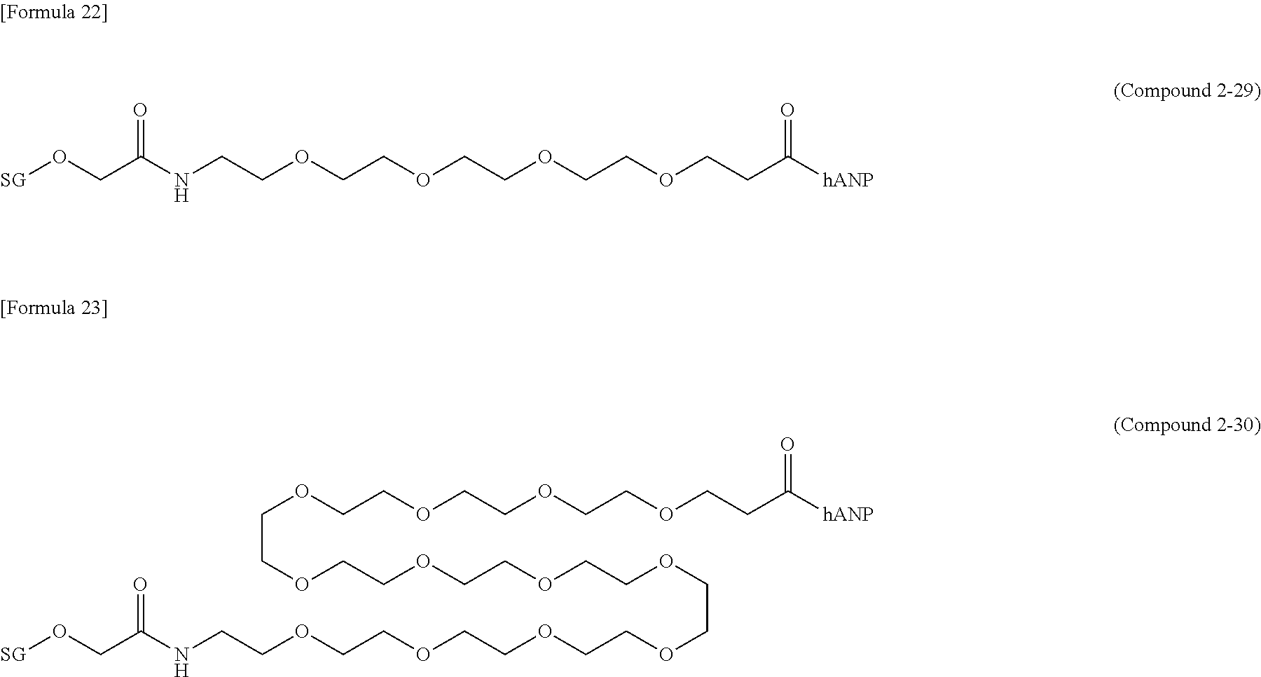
C(CC([hANP])=O)OCCOCCOCCOCCOCCOCCOCCOCCOCCOCCOCCOCCNC(CO[SG])=O.C(CC([hANP])=O)OCCOCCOCCOCCNC(CO[SG])=O
